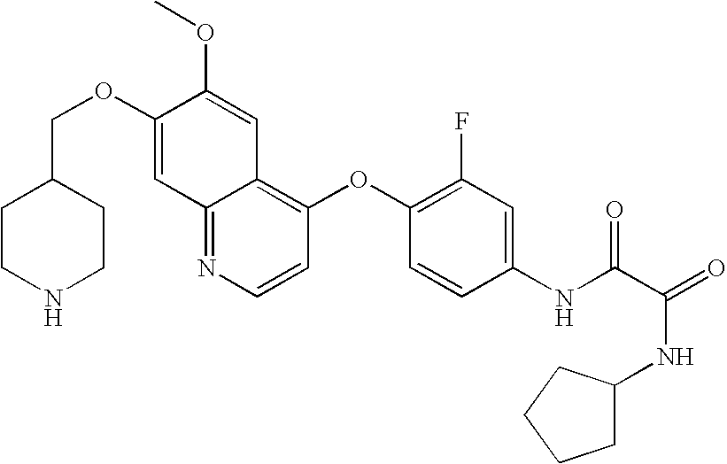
C12=NC=CC(OC3=C(F)C=C(NC(C(=O)NC4CCCC4)=O)C=C3)=C1C=C(OC)C(OCC1CCNCC1)=C2
